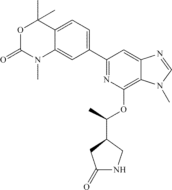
N1=C(C2=CC=C3C(=C2)N(C)C(=O)OC3(C)C)C=C2C(=C1OC(C1CC(=O)NC1)C)N(C)C=N2
